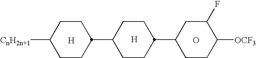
[H].C1CC([CnH2n+1])CCC1C1CCC(C2CCC([OCF3])C(F)C2)CC1.O.[H]
